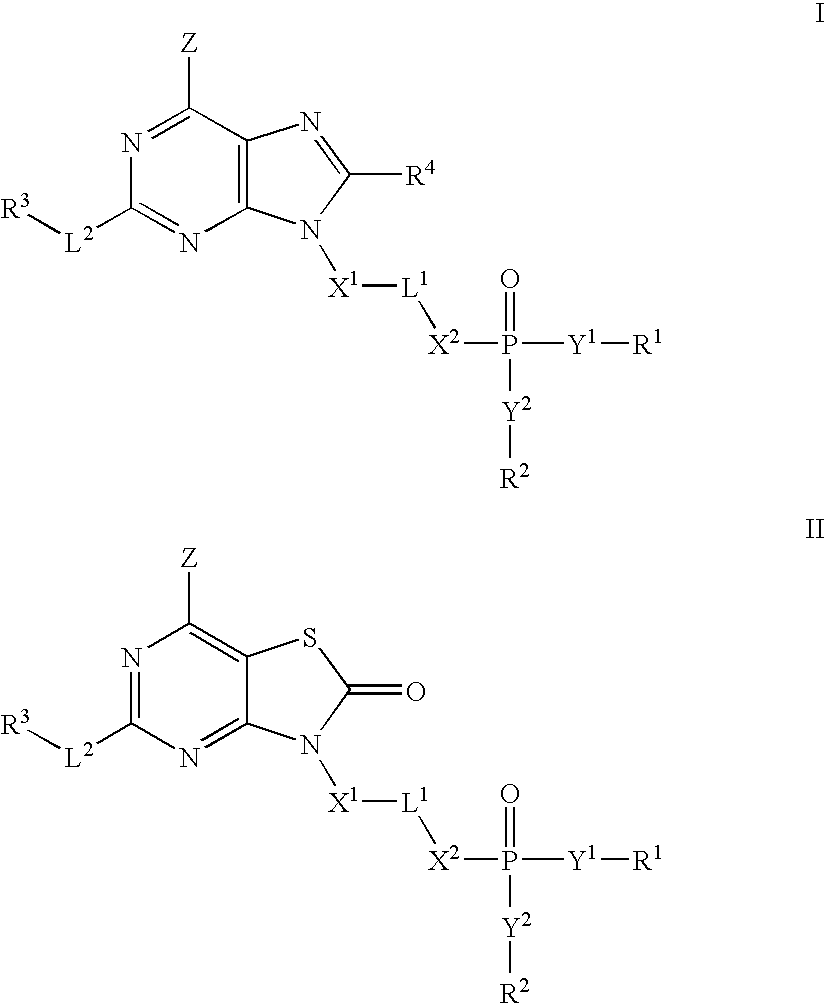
C12=C(C([Z])=NC([L2][R3])=N1)N=C([R4])N2[X1][L1][X2]P(=O)([Y2][R2])[Y1][R1].C12=NC([L2][R3])=NC([Z])=C1SC(=O)N2[X1][L1][X2]P(=O)([Y2][R2])[Y1][R1]
